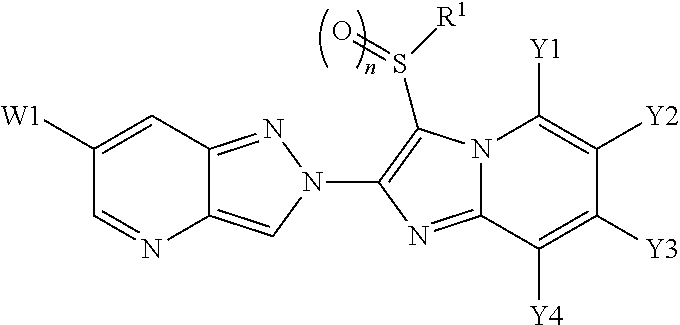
C1([W1])=CC2=NN(C3=C(S([R1])=O)N4C(=N3)C([Y4])=C([Y3])C([Y2])=C4[Y1])C=C2N=C1
